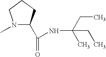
N1(C)C(C(=O)NC(CC)(C)CC)CCC1
